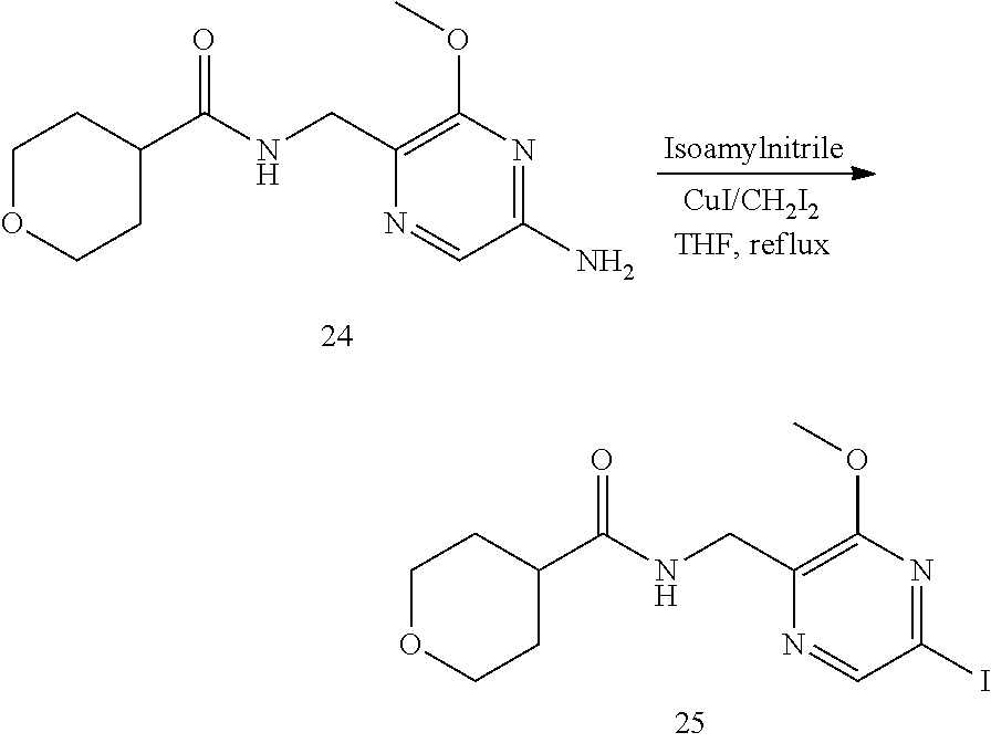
C1(CNC(C2CCOCC2)=O)=C(OC)N=C(I)C=N1.C1(CNC(C2CCOCC2)=O)=C(OC)N=C(N)C=N1
